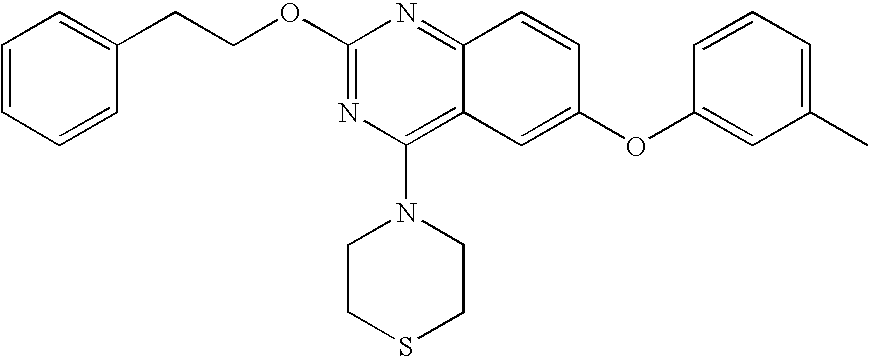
C1(OCCC2=CC=CC=C2)=NC(N2CCSCC2)=C2C(=N1)C=CC(OC1=CC(C)=CC=C1)=C2
